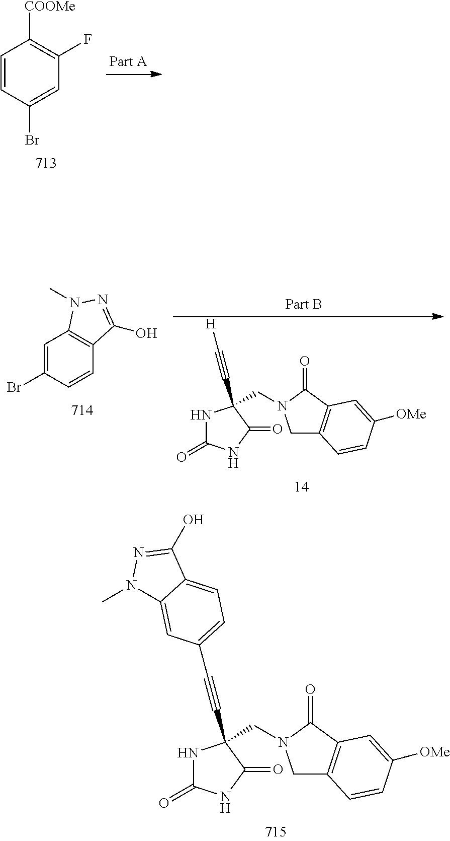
C1=CC(Br)=CC(F)=C1[COOMe].N1C(=O)NC(=O)C1(CN1CC2=C(C1=O)C=C([OMe])C=C2)C#C[H].C1=C(Br)C=CC2=C1N(C)N=C2O.N1C(=O)NC(=O)C1(CN1CC2=C(C1=O)C=C([OMe])C=C2)C#CC1=CC=C2C(=C1)N(C)N=C2O
